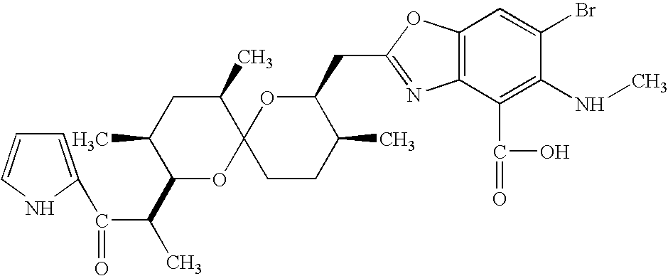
C1=C(C(C(C2OC3(C(C)CC2C)CCC(C)C(CC2=NC4=C(O2)C=C(Br)C(NC)=C4C(=O)O)O3)C)=O)NC=C1
